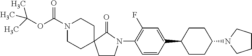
C1(N2CCC3(C2=O)CCN(C(OC(C)(C)C)=O)CC3)=C(F)C=C(C2CCC(N3CCCC3)CC2)C=C1
